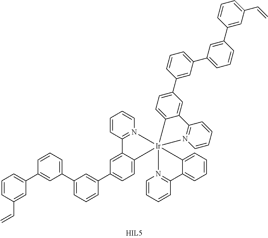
C1=CC2=N(C=C1)[Ir]13(C4=CC=C(C5=CC(C6=CC=CC(C7=CC=CC(C=C)=C7)=C6)=CC=C5)C=C24)(N2=C(C=CC=C2)C2=CC(C4=CC(C5=CC=CC(C6=CC(C=C)=CC=C6)=C5)=CC=C4)=CC=C21)N1=C(C=CC=C1)C1=CC=CC=C13
